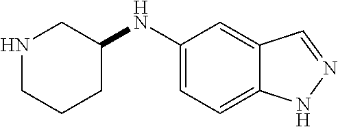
C1(NC2CNCCC2)=CC=C2C(=C1)C=NN2
